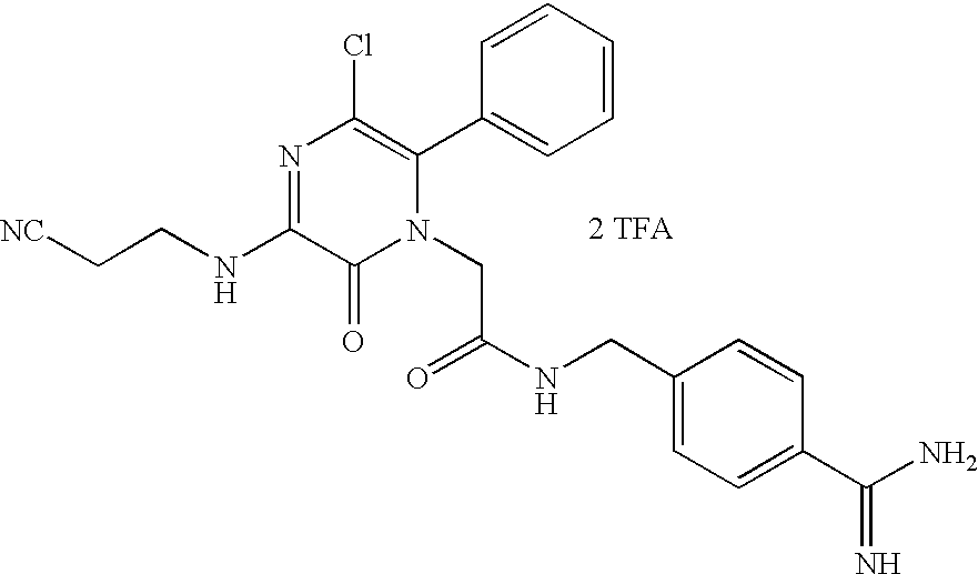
[2 TFA].C(NC1=NC(Cl)=C(C2=CC=CC=C2)N(CC(NCC2=CC=C(C(N)=N)C=C2)=O)C1=O)C[NC]
